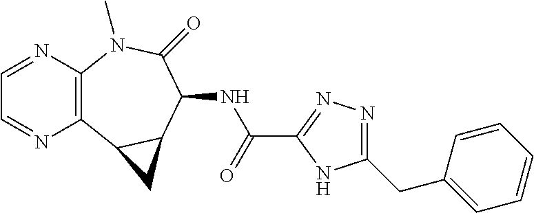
C1=NC2=C(N=C1)C1C(C(NC(C3=NN=C(CC4=CC=CC=C4)N3)=O)C(=O)N2C)C1
